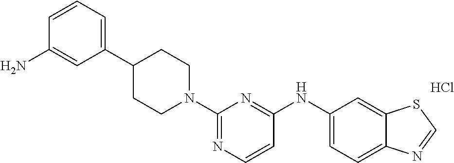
C1(N)=CC(C2CCN(C3=NC=CC(NC4=CC=C5C(=C4)SC=N5)=N3)CC2)=CC=C1.Cl
